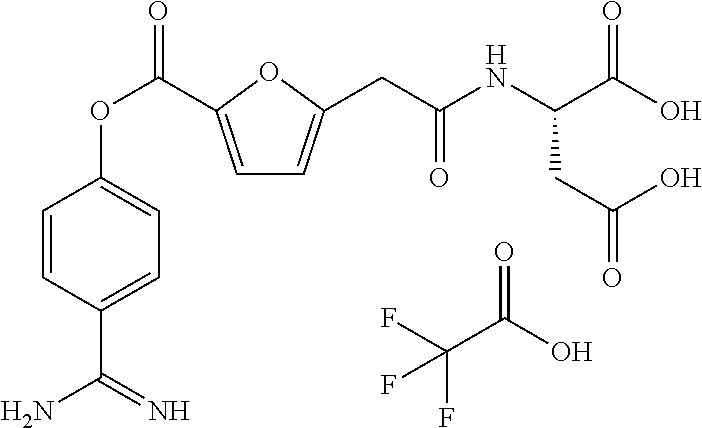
C1=C(C(OC2=CC=C(C(N)=N)C=C2)=O)OC(CC(NC(C(O)=O)CC(O)=O)=O)=C1.FC(C(O)=O)(F)F
